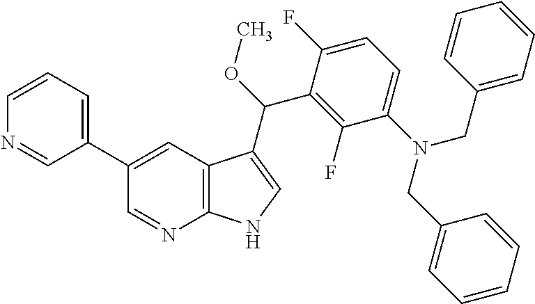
C1(C2=CC3=C(N=C2)NC=C3C(OC)C2=C(F)C(N(CC3=CC=CC=C3)CC3=CC=CC=C3)=CC=C2F)=CC=CN=C1
